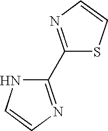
C1(C2=NC=CS2)=NC=CN1
